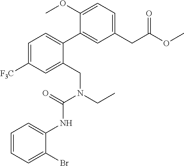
C1(CC(OC)=O)=CC=C(OC)C(C2=CC=C([F3C])C=C2CN(CC)C(=O)NC2=CC=CC=C2Br)=C1
